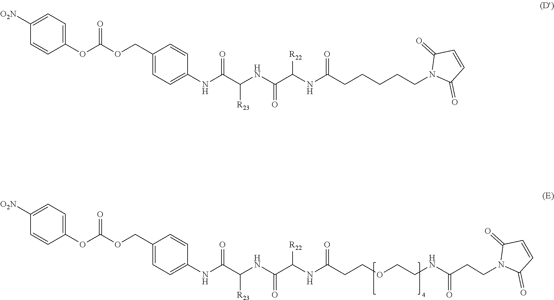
C1=C([O2N])C=CC(OC(OCC2=CC=C(NC(C(NC(C(NC(CCOCCNC(CCN3C(=O)C=CC3=O)=O)=O)[R22])=O)[R23])=O)C=C2)=O)=C1.C1=C([O2N])C=CC(OC(OCC2=CC=C(NC(C(NC(C(NC(CCCCCN3C(=O)C=CC3=O)=O)[R22])=O)[R23])=O)C=C2)=O)=C1
